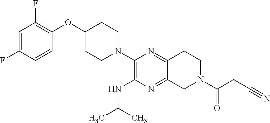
C1=C(F)C=CC(OC2CCN(C3=C(NC(C)C)N=C4C(=N3)CCN(C(CC#N)=O)C4)CC2)=C1F
